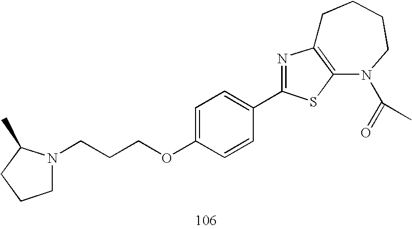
C1=C(OCCCN2CCCC2C)C=CC(C2=NC3=C(S2)N(C(C)=O)CCCC3)=C1
